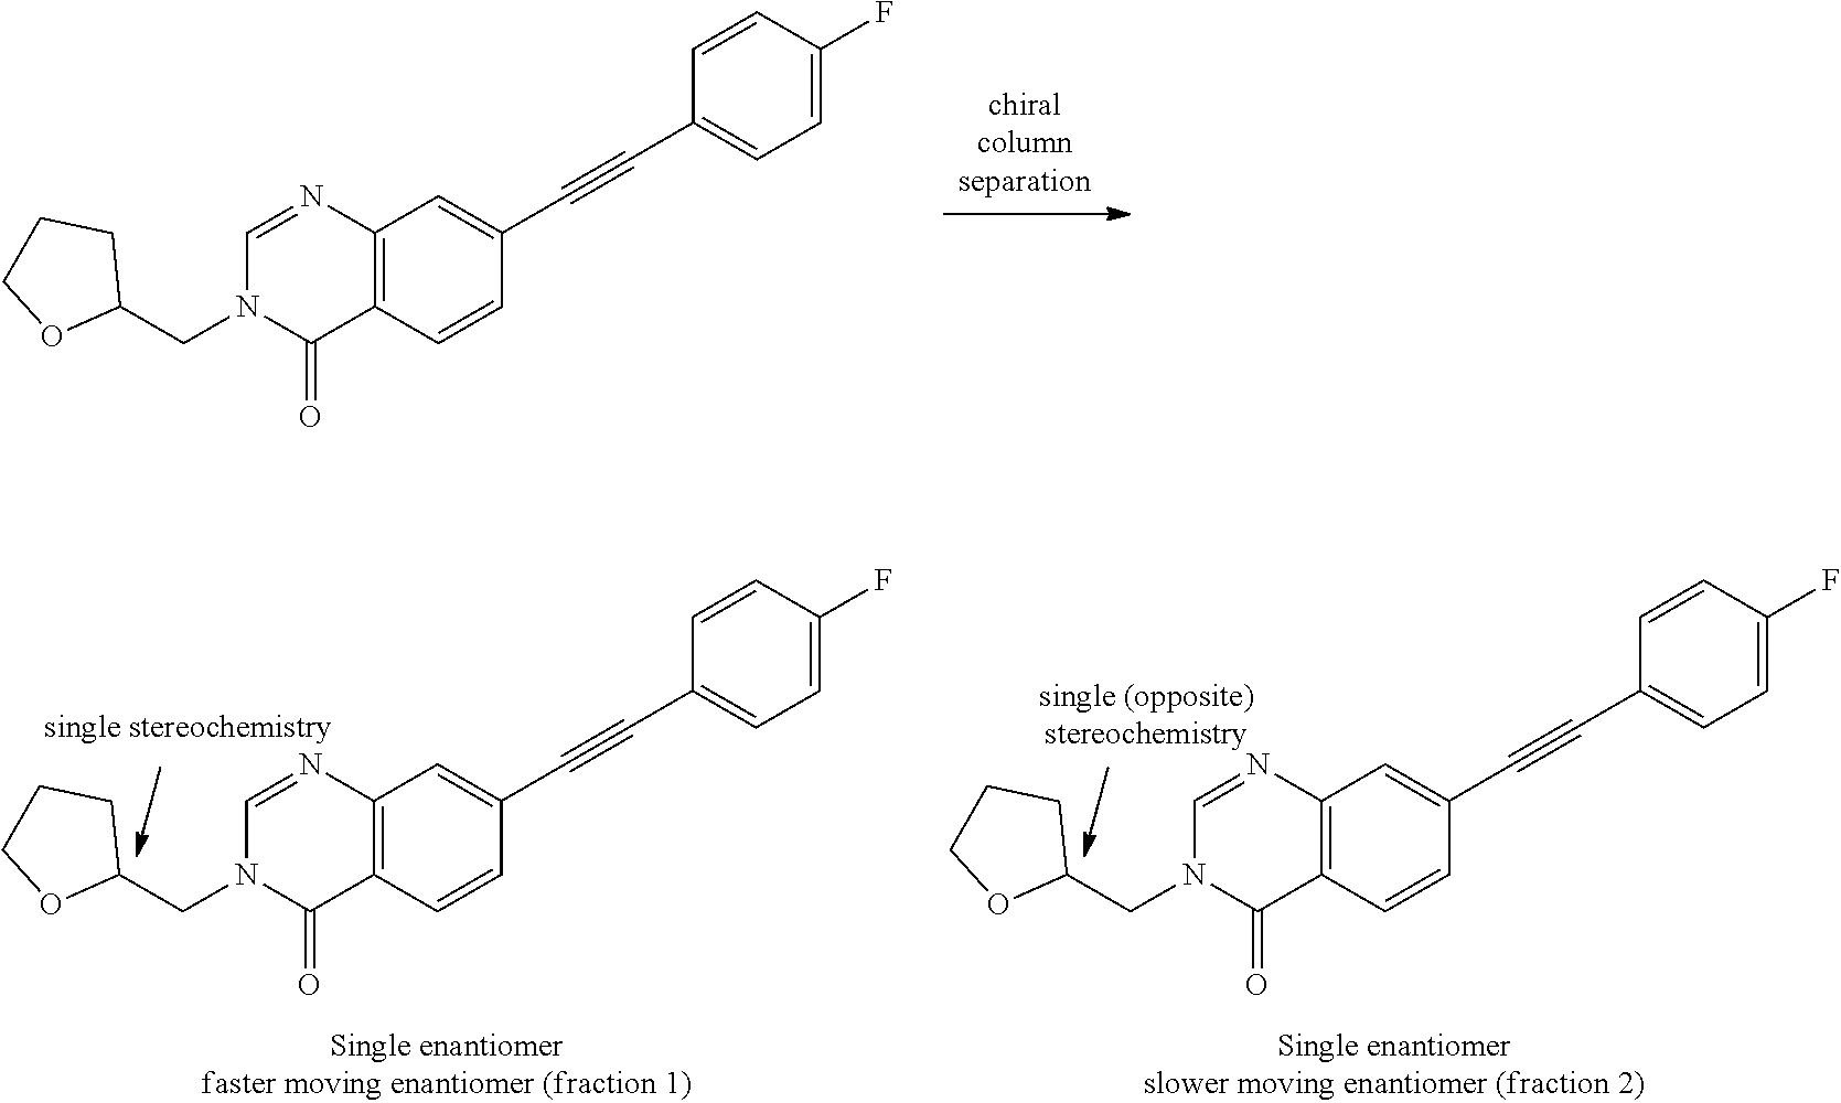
C12=C(N=CN(CC3CCCO3)C1=O)C=C(C#CC1=CC=C(F)C=C1)C=C2.C12=C(N=CN(CC3CCCO3)C1=O)C=C(C#CC1=CC=C(F)C=C1)C=C2.[chiralcolumnseparation].C12=C(N=CN(CC3CCCO3)C1=O)C=C(C#CC1=CC=C(F)C=C1)C=C2
